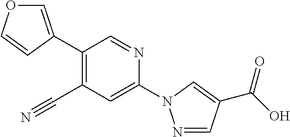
C1(C2=COC=C2)=C(C#N)C=C(N2N=CC(C(=O)O)=C2)N=C1
